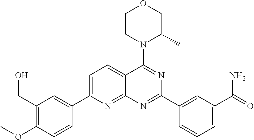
C1=C(C2=CC(CO)=C(OC)C=C2)N=C2C(=C1)C(N1C(C)COCC1)=NC(C1=CC(C(N)=O)=CC=C1)=N2
